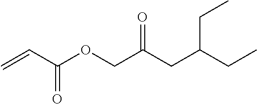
C=CC(OCC(CC(CC)CC)=O)=O
